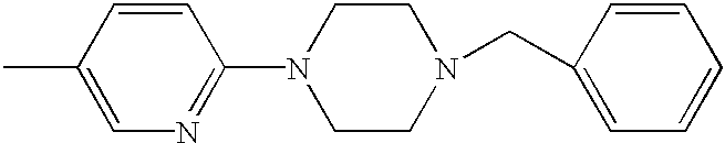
C1=C(C)C=CC(N2CCN(CC3=CC=CC=C3)CC2)=N1
